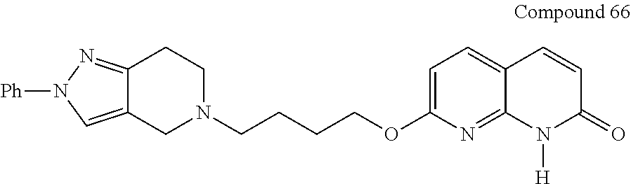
C1N(CCCCOC2=CC=C3C(=N2)N([H])C(=O)C=C3)CCC2=NN([Ph])C=C12
